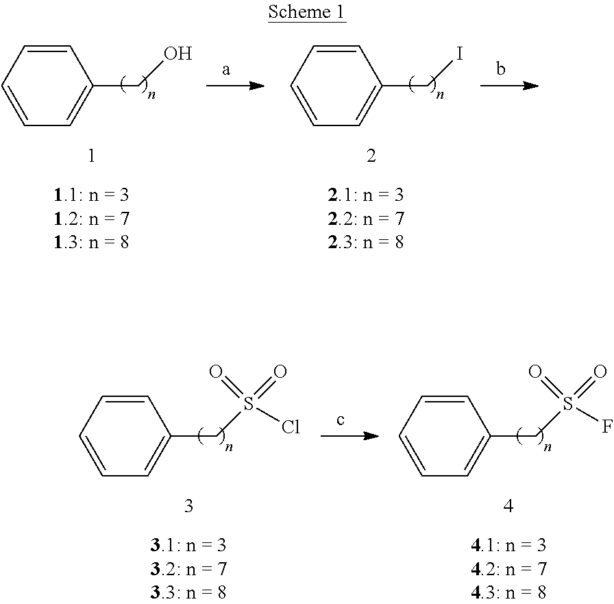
C1=CC=CC=C1CI.C1=CC=CC=C1CO.C1=CC=CC=C1CS(F)(=O)=O.C1=CC=CC=C1CS(Cl)(=O)=O
